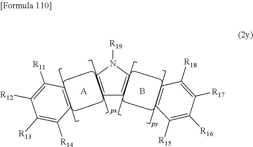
C1=CN([R19])C=C1.C1([R12])=C([R11])C=CC([R14])=C1[R13].C1=CC([R15])=C([R16])C([R17])=C1[R18].[A].B
